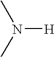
N([H])(C)C
